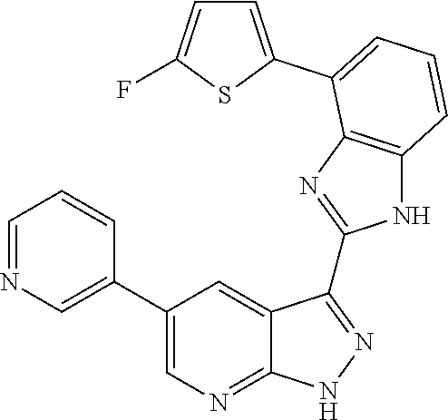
C1=NC=C(C2=CN=C3C(=C2)C(C2=NC4=C(N2)C=CC=C4C2=CC=C(F)S2)=NN3)C=C1
